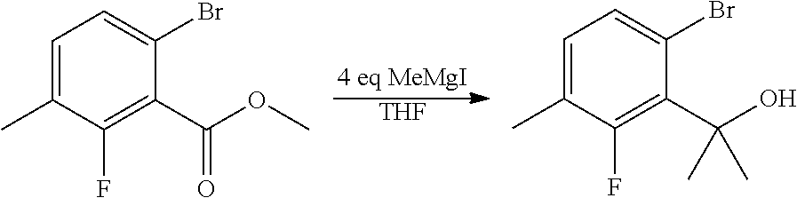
[THF].C1=C(C)C(F)=C(C(OC)=O)C(Br)=C1.C1=C(C)C(F)=C(C(O)(C)C)C(Br)=C1
